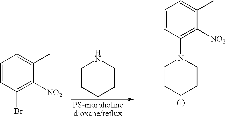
C1=CC(Br)=C([NO2])C(C)=C1.C1CCCCN1.C1=CC(N2CCCCC2)=C([NO2])C(C)=C1
